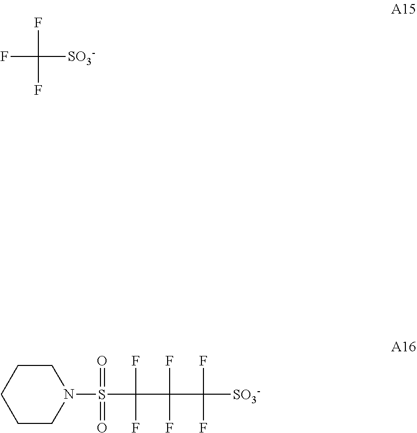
N1(S(C(F)(F)C(F)(F)C(F)(F)[SO3-])(=O)=O)CCCCC1.FC([SO3-])(F)F
